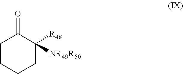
C1CCCC([R48])([NR49R50])C1=O
